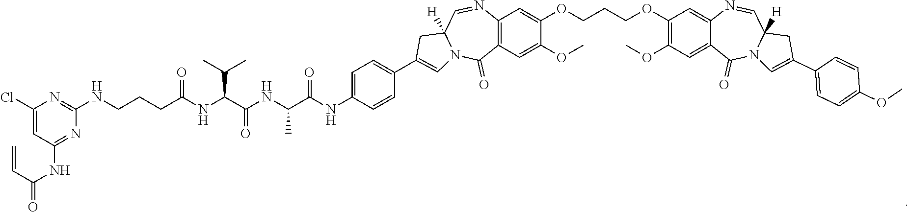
C1(Cl)=CC(NC(C=C)=O)=NC(NCCCC(NC(C(NC(C(NC2=CC=C(C3=CN4C([H])(C=NC5=C(C=C(OC)C(OCCCOC6=C(OC)C=C7C(=C6)N=CC6([H])N(C7=O)C=C(C7=CC=C(OC)C=C7)C6)=C5)C4=O)C3)C=C2)=O)C)=O)C(C)C)=O)=N1
